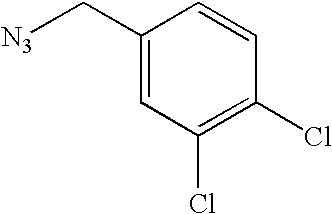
C1(C[N3])=CC(Cl)=C(Cl)C=C1
